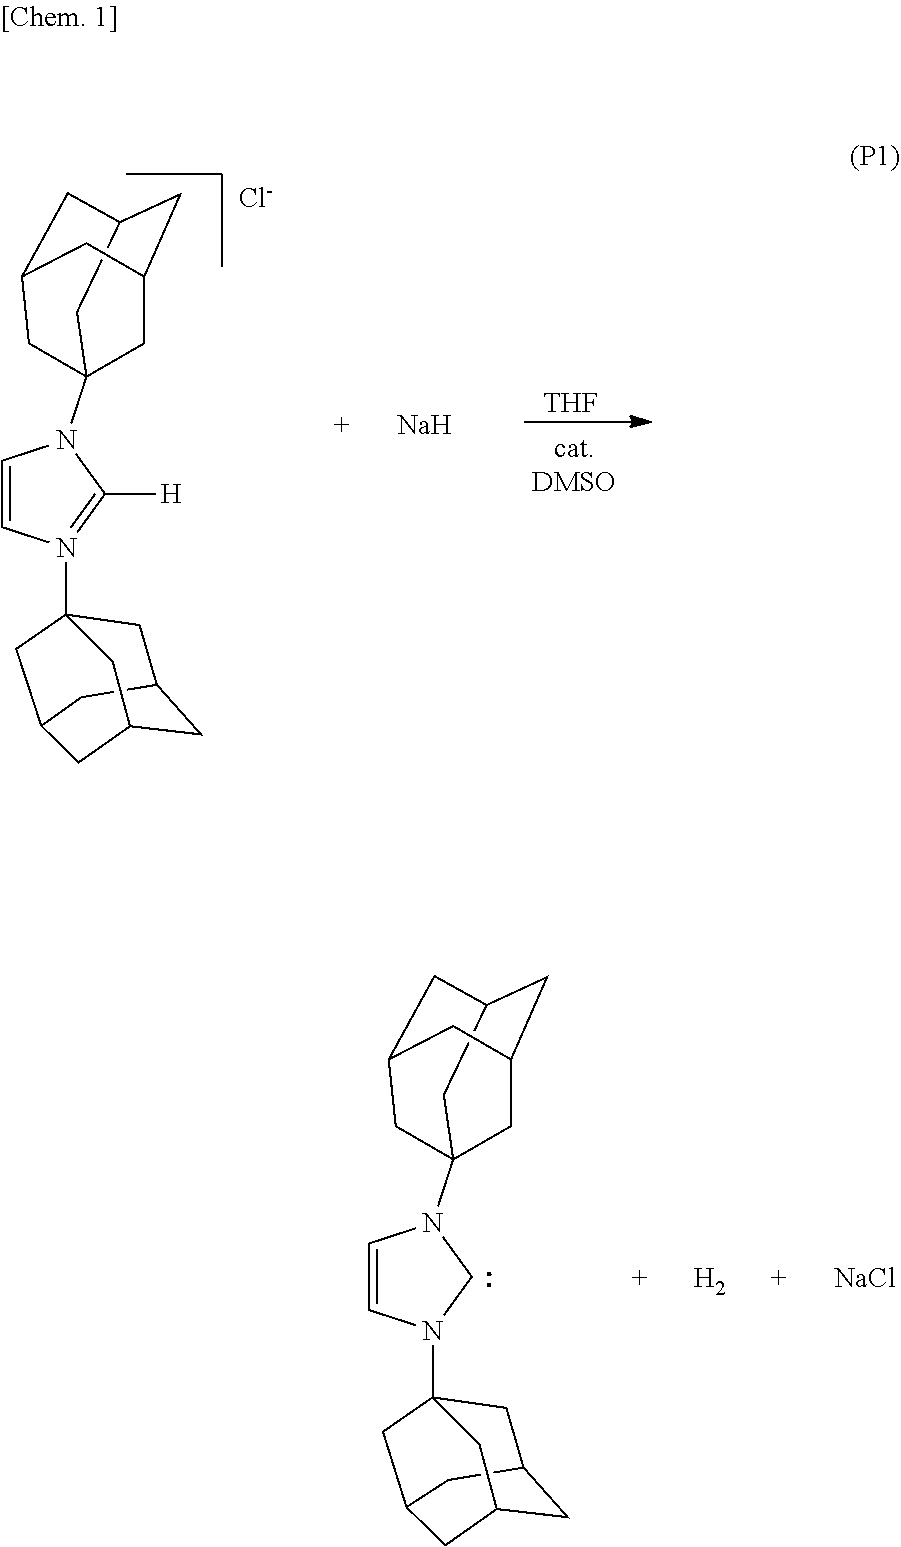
C1=CN(C23CC4CC(CC(C4)C2)C3)=C([H])N1C12CC3CC(CC(C1)C3)C2.[Cl-].[Na].[THF].C1=CN(C23CC4CC(CC(C4)C2)C3)CN1C12CC3CC(CC(C1)C3)C2.[H2].[NaCl]
